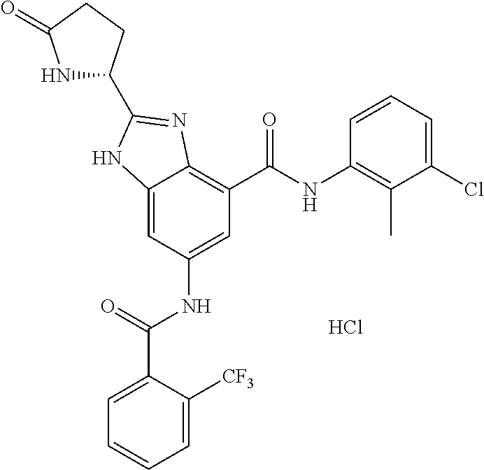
Cl.C12=CC(NC(C3=CC=CC=C3[CF3])=O)=CC(C(NC3=C(C)C(Cl)=CC=C3)=O)=C1N=C(C1NC(=O)CC1)N2
